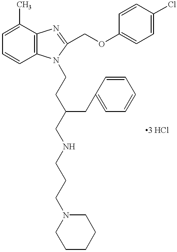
C1=C(C)C2=C(C=C1)N(CCC(CNCCCN1CCCCC1)CC1=CC=CC=C1)C(COC1=CC=C(Cl)C=C1)=N2
